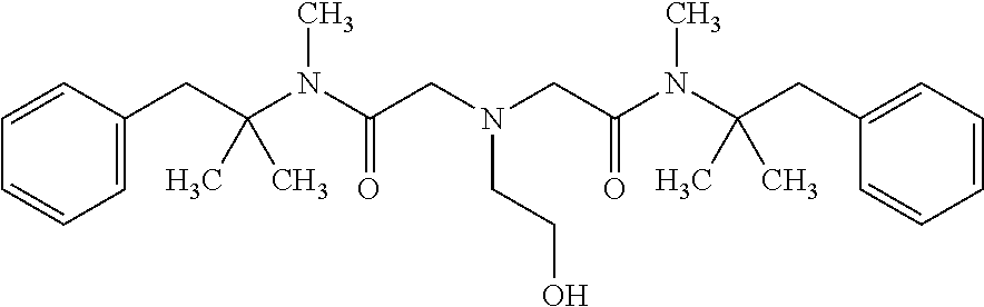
C1=C(CC(N(C(CN(CC(N(C(CC2=CC=CC=C2)(C)C)C)=O)CCO)=O)C)(C)C)C=CC=C1
